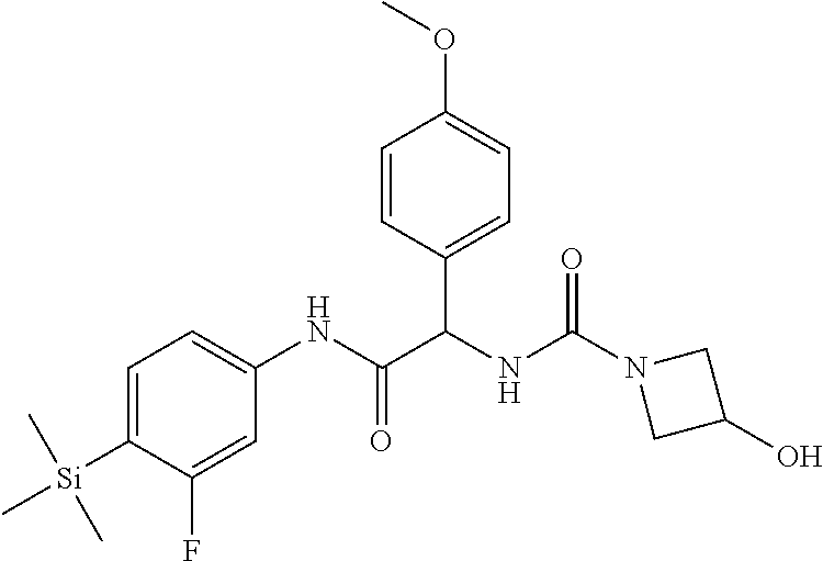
C1=C([Si](C)(C)C)C(F)=CC(NC(C(NC(N2CC(O)C2)=O)C2=CC=C(OC)C=C2)=O)=C1
